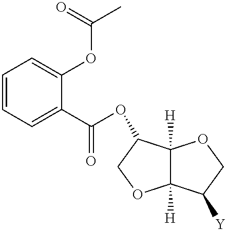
C12([H])C([H])(C(OC(C3=CC=CC=C3OC(C)=O)=O)CO1)OCC2[Y]
